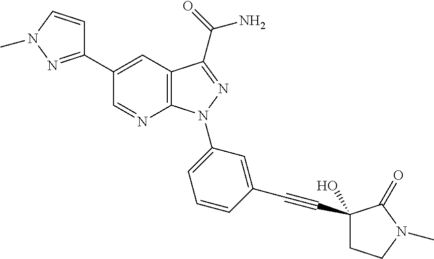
C1(C2=CC3=C(N=C2)N(C2=CC=CC(C#CC4(O)CCN(C)C4=O)=C2)N=C3C(=O)N)=NN(C)C=C1
